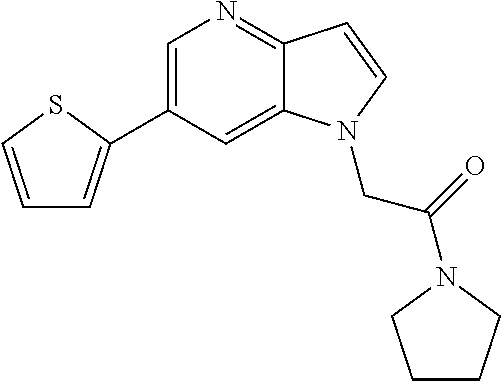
C1=C(C2=CC=CS2)C=C2C(=N1)C=CN2CC(=O)N1CCCC1
